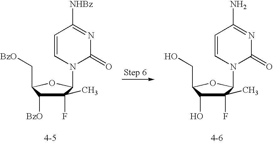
C1(F)(C)C([BzO])C(C[BzO])OC1N1C(=O)N=C([NHBz])C=C1.C1(F)(C)C(O)C(CO)OC1N1C(=O)N=C(N)C=C1
